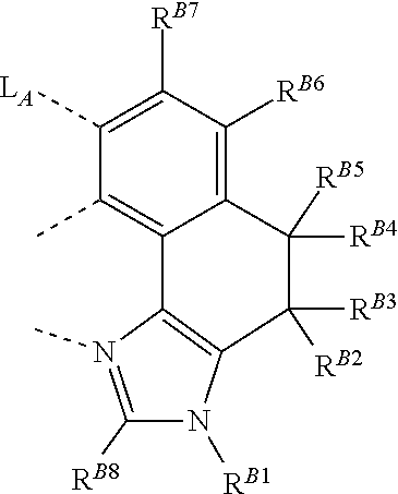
[RB2]C1([RB3])C2=C(N(C)=C([RB8])N2[RB1])C2=C(C)C([LA])=C([RB7])C([RB6])=C2C1([RB5])[RB4]
